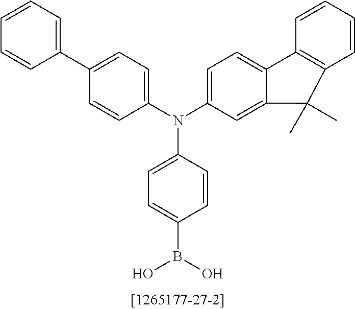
C1=CC(N(C2=CC=C(C3=CC=CC=C3)C=C2)C2=CC=C3C(=C2)C(C)(C)C2=C3C=CC=C2)=CC=C1B(O)O
